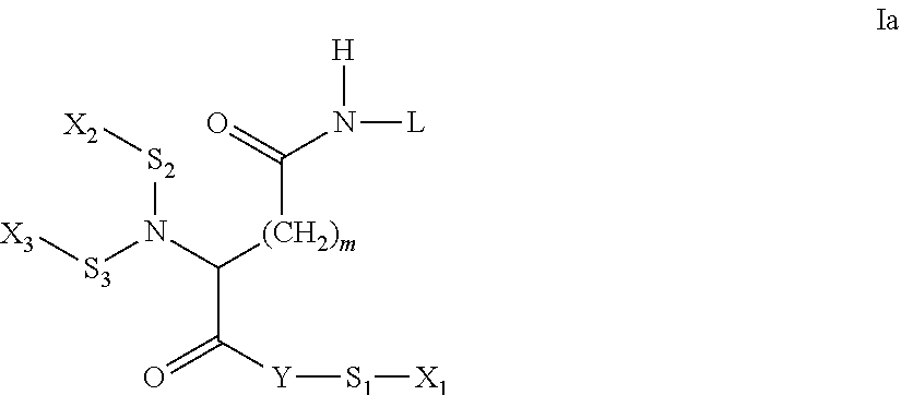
[S2](N(C([(CH2)m]C(=O)N([H])[L])C(=O)[Y][S1][X1])[S3][X3])[X2]
